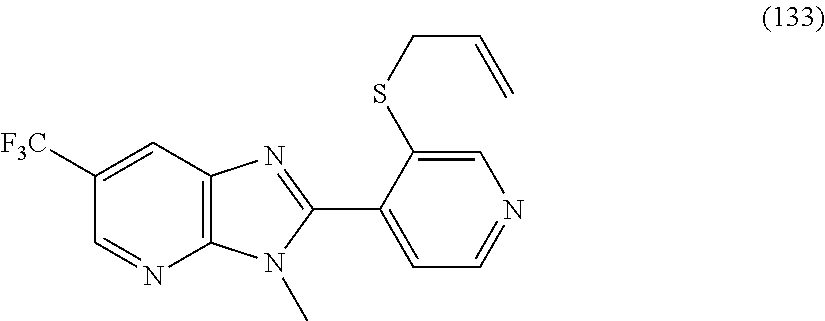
C12=C(C=C([F3C])C=N1)N=C(C1=CC=NC=C1SCC=C)N2C
